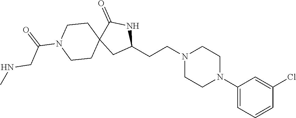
C1(N2CCN(CCC3NC(=O)C4(C3)CCN(C(=O)CNC)CC4)CC2)=CC=CC(Cl)=C1
